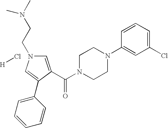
C1=C(C(N2CCN(C3=CC(Cl)=CC=C3)CC2)=O)C(C2=CC=CC=C2)=CN1CCN(C)C.[H]Cl
